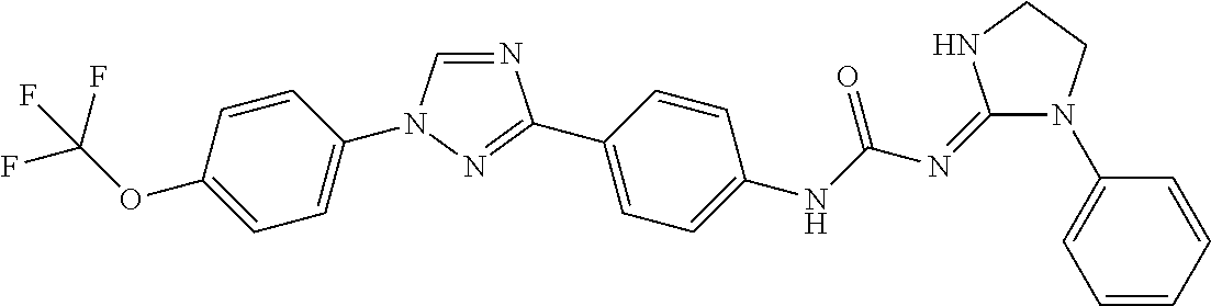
C1=CC(OC(F)(F)F)=CC=C1N1C=NC(C2=CC=C(NC(N=C3N(C4=CC=CC=C4)CCN3)=O)C=C2)=N1
